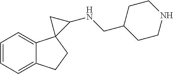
C1=CC=C2C(=C1)CCC21C(NCC2CCNCC2)C1
